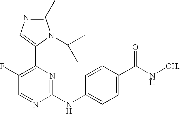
C1(C)=NC=C(C2=C(F)C=NC(NC3=CC=C(C(N[OH])=O)C=C3)=N2)N1C(C)C
